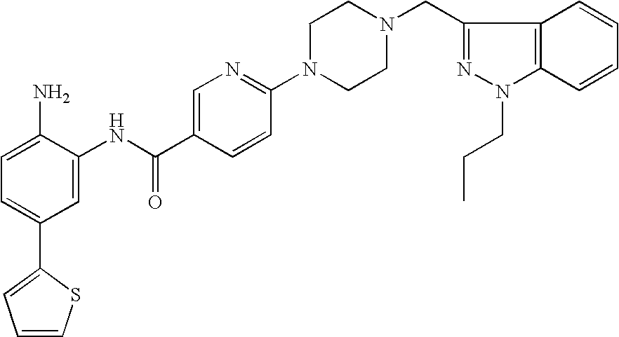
C1=C(NC(C2=CN=C(N3CCN(CC4=NN(CCC)C5=C4C=CC=C5)CC3)C=C2)=O)C(N)=CC=C1C1=CC=CS1
